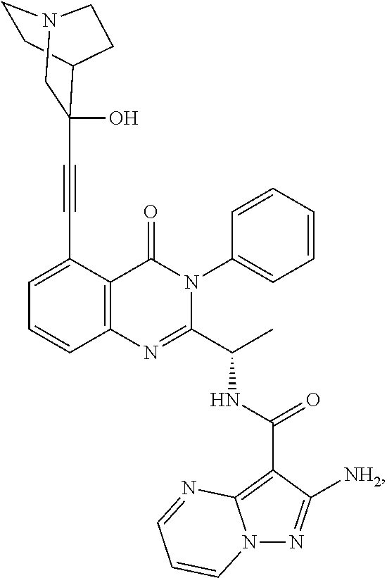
C1=C(C#CC2(O)C3CCN(C2)CC3)C2=C(C=C1)N=C(C(C)NC(C1=C3N(N=C1[NH2])C=CC=N3)=O)N(C1=CC=CC=C1)C2=O
